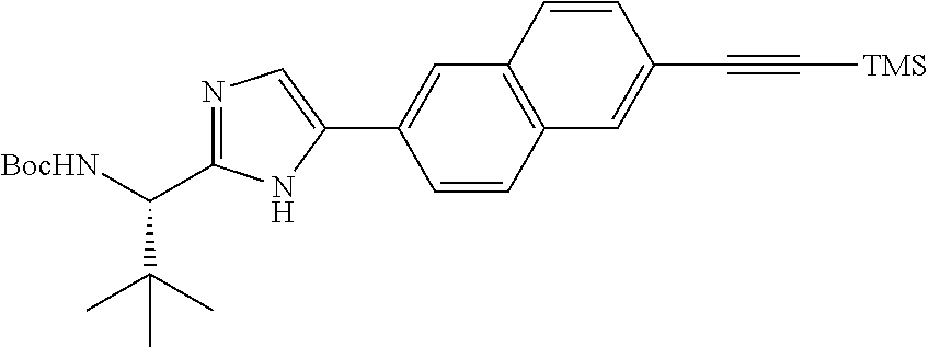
C1=CC2=C(C=C1C1=CN=C(C(C(C)(C)C)[BocHN])N1)C=CC(C#C[TMS])=C2
